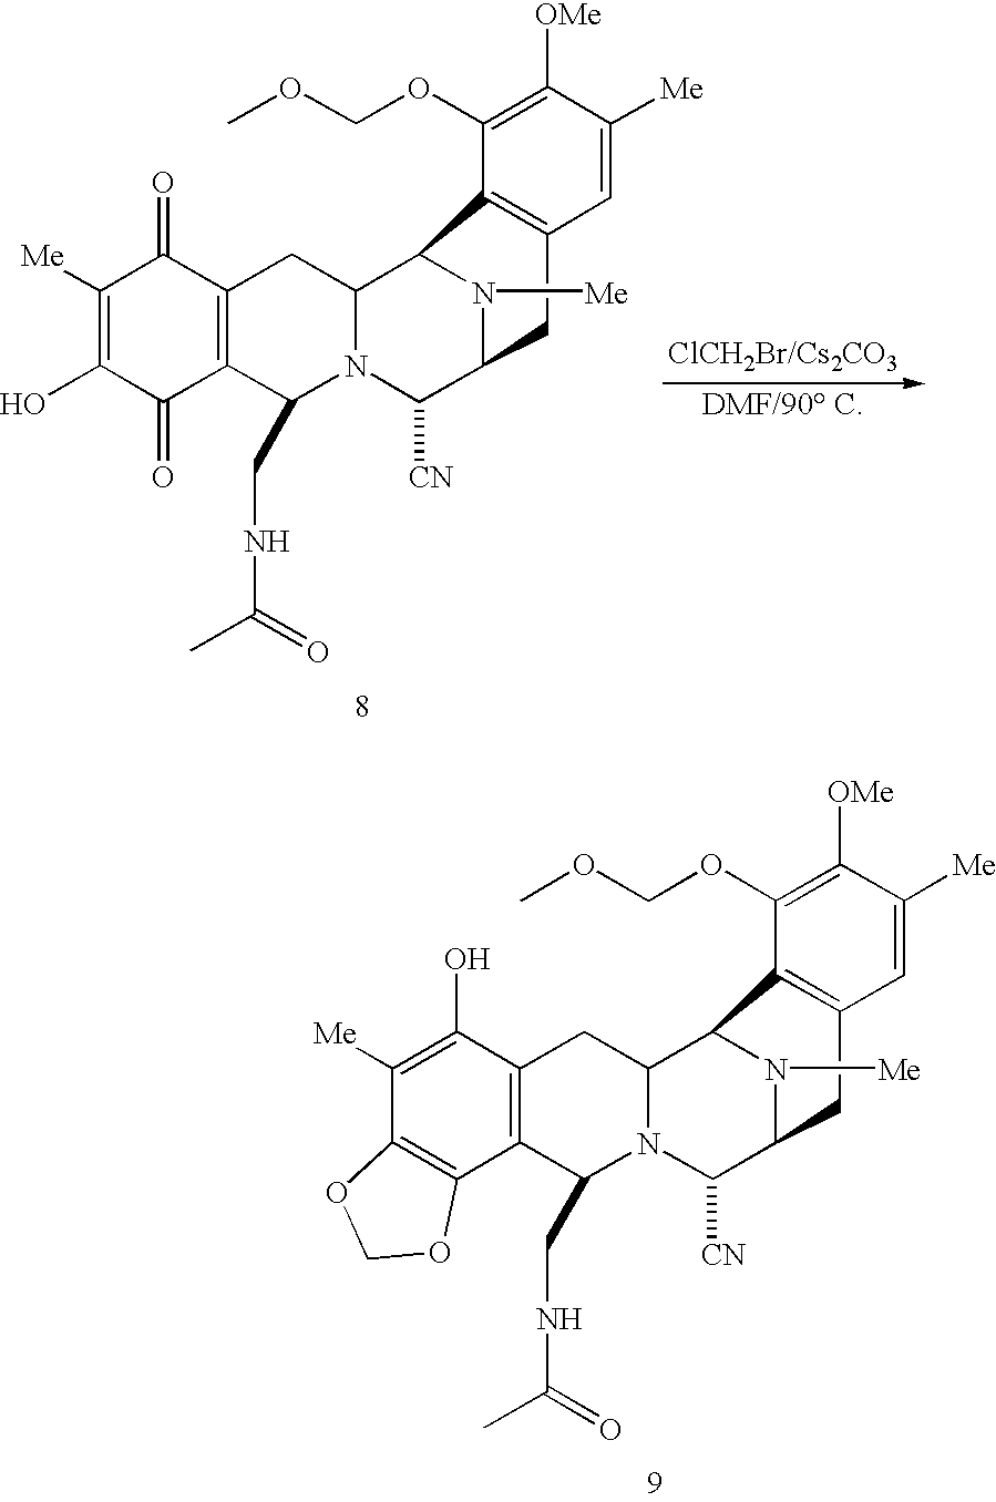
C1([Me])=C(O)C2=C(C3=C1OCO3)C(CNC(C)=O)N1C(C3N([Me])C(C1[CN])CC1=C3C(OCOC)=C([OMe])C([Me])=C1)C2.C1([Me])=C(O)C(=O)C2=C(C1=O)CC1N(C2CNC(C)=O)C([CN])C2N([Me])C1C1=C(C2)C=C([Me])C([OMe])=C1OCOC
